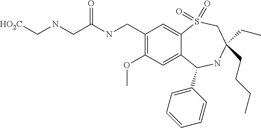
C1(CNC(=O)CNC[HO2C])=C(OC)C=C2C(=C1)S(=O)(=O)CC(CC)(CCCC)NC2C1=CC=CC=C1
